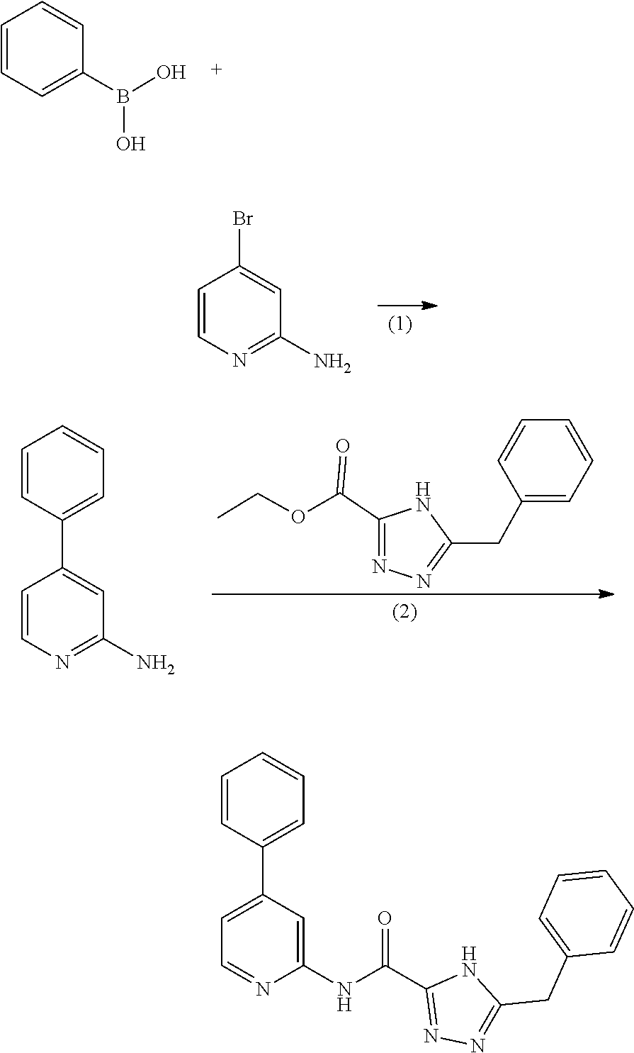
B(O)(C1=CC=CC=C1)O.C1(Br)=CC(N)=NC=C1.O(CC)C(C1=NN=C(CC2=CC=CC=C2)N1)=O.C1=CC=C(C2=CC(N)=NC=C2)C=C1.C1=CC=C(C2=CC=NC(NC(C3=NN=C(CC4=CC=CC=C4)N3)=O)=C2)C=C1
